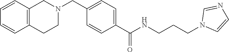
C12=C(C=CC=C1)CN(CC1=CC=C(C(NCCCN3C=CN=C3)=O)C=C1)CC2
